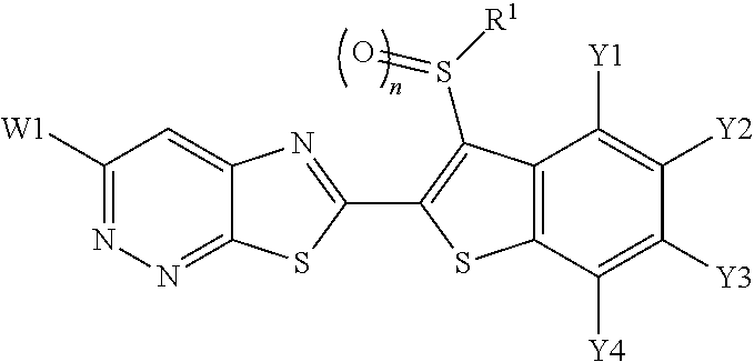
C12=CC([W1])=NN=C1SC(C1=C(S([R1])=O)C3=C(C([Y4])=C([Y3])C([Y2])=C3[Y1])S1)=N2
